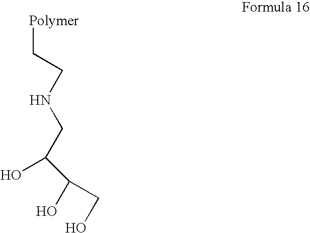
[Polymer]CCNCC(C(CO)O)O
